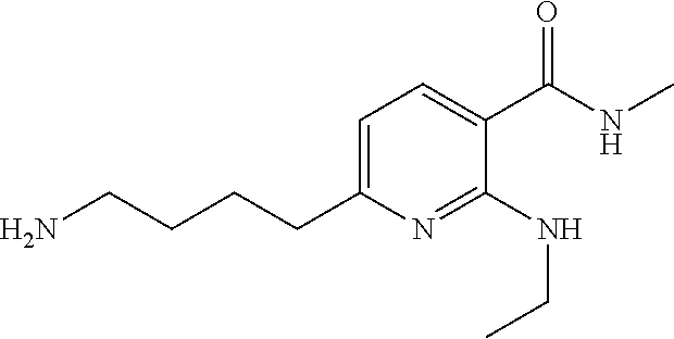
C1=C(CCCCN)N=C(NCC)C(C(NC)=O)=C1
